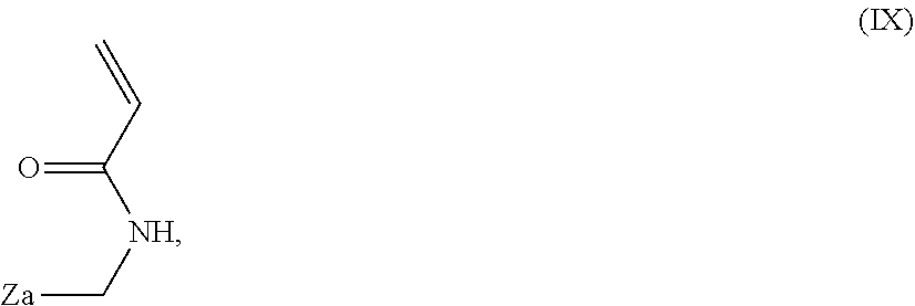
O=C(C=C)[NH]C[Za]
